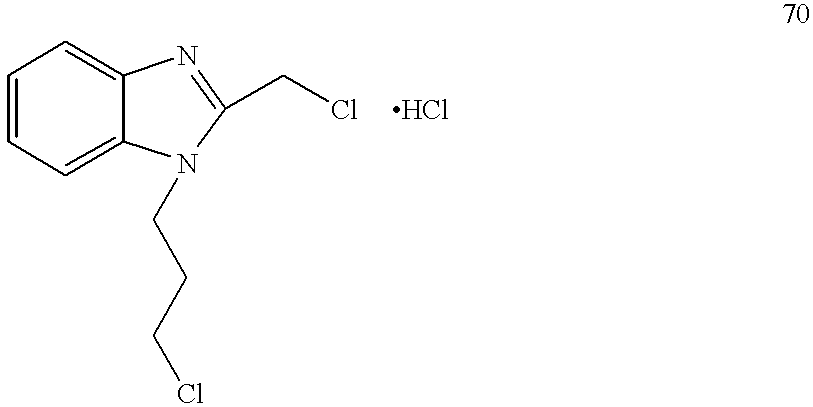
C1=CC=C2C(=C1)N=C(CCl)N2CCCCl.Cl
